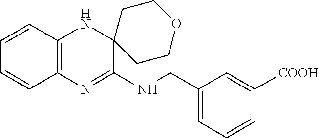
C1=CC2=C(C=C1)N=C(NCC1=CC=CC([COOH])=C1)C1(N2)CCOCC1
